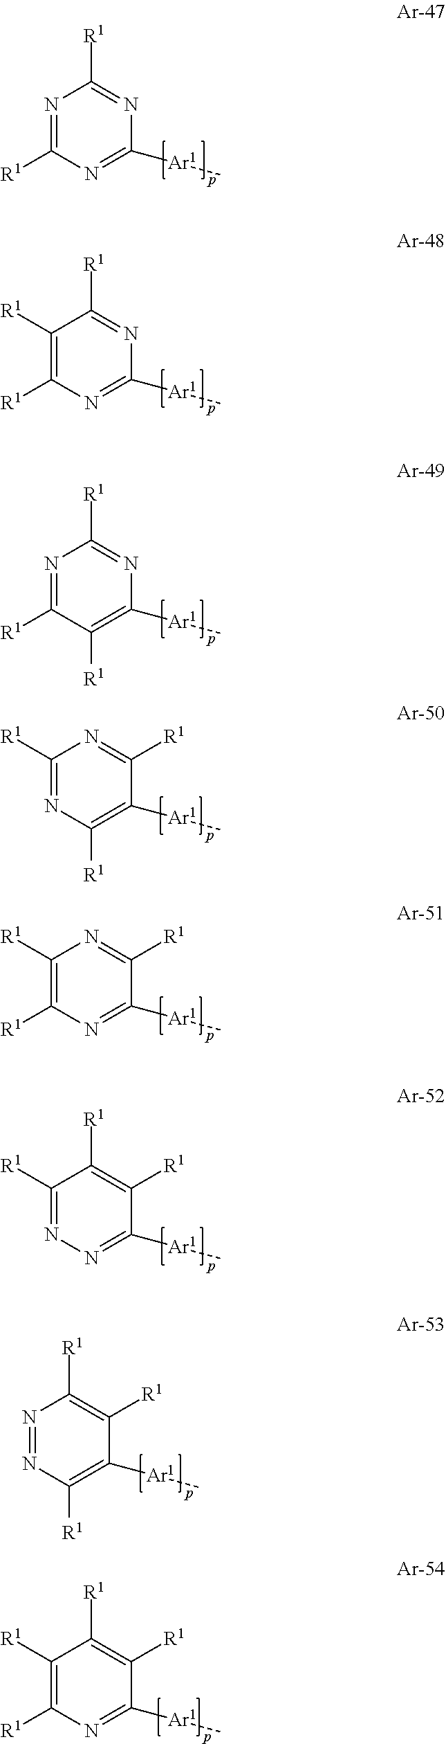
N1=C([R1])N=C([Ar1]C)N=C1[R1].C1([R1])=C([R1])N=C([Ar1]C)N=C1[R1].N1=C([R1])C([R1])=C([Ar1]C)N=C1[R1].C1([R1])=NC([R1])=C([Ar1]C)C([R1])=N1.C1([R1])=C([R1])N=C([Ar1]C)C([R1])=N1.C1([R1])=NN=C([Ar1]C)C([R1])=C1[R1].N1=NC([R1])=C([Ar1]C)C([R1])=C1[R1].C1([R1])=C([R1])N=C([Ar1]C)C([R1])=C1[R1]
